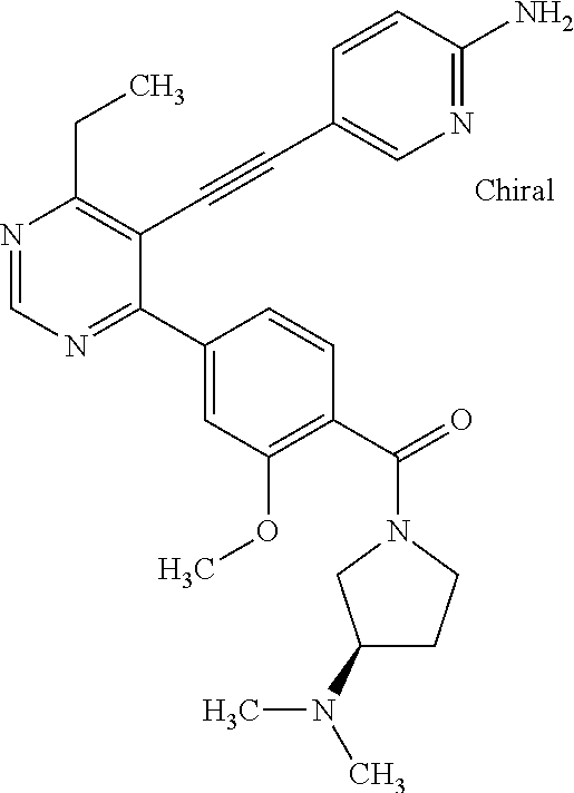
N1=CN=C(C2=CC(OC)=C(C(=O)N3CCC(N(C)C)C3)C=C2)C(C#CC2=CN=C(N)C=C2)=C1CC
